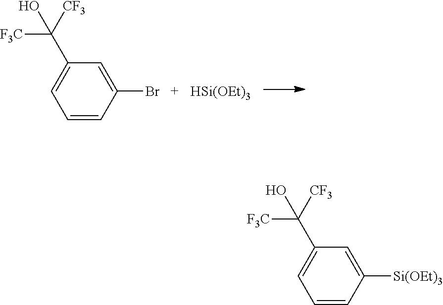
C1=CC(Br)=CC(C([CF3])([F3C])O)=C1.[HSi(OEt)3].C1=CC([Si(OEt)3])=CC(C([CF3])([F3C])O)=C1
